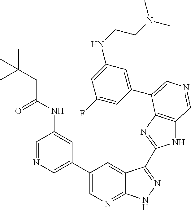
C1(C2=CN=CC(NC(CC(C)(C)C)=O)=C2)=CN=C2C(=C1)C(C1=NC3=C(N1)C=NC=C3C1=CC(NCCN(C)C)=CC(F)=C1)=NN2
